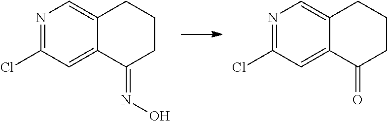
N1=C(Cl)C=C2C(=C1)CCCC2=NO.N1=C(Cl)C=C2C(=C1)CCCC2=O
